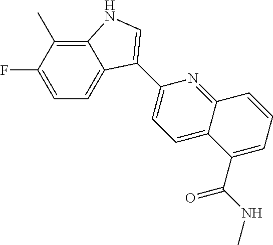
C12=C(C)C(F)=CC=C1C(C1=CC=C3C(=N1)C=CC=C3C(NC)=O)=CN2
